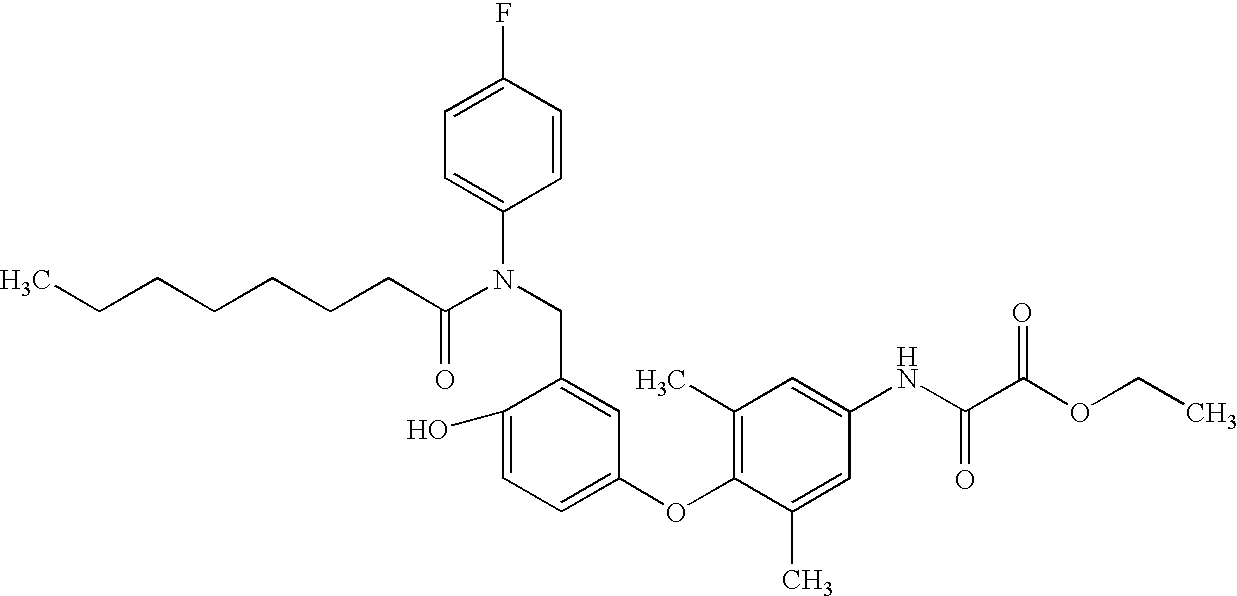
C1(NC(C(OCC)=O)=O)=CC(C)=C(OC2=CC=C(O)C(CN(C3=CC=C(F)C=C3)C(CCCCCCC)=O)=C2)C(C)=C1
